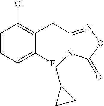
C1=CC=C(F)C(CC2=NOC(=O)N2CC2CC2)=C1Cl
